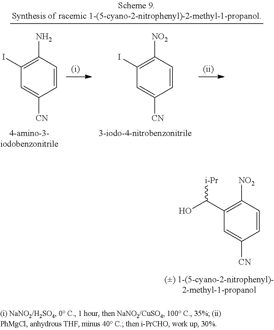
C1=CC([NO2])=C(C(O)[i-Pr])C=C1[CN].C1=CC(N)=C(I)C=C1[CN].C1=CC([NO2])=C(I)C=C1[CN]
